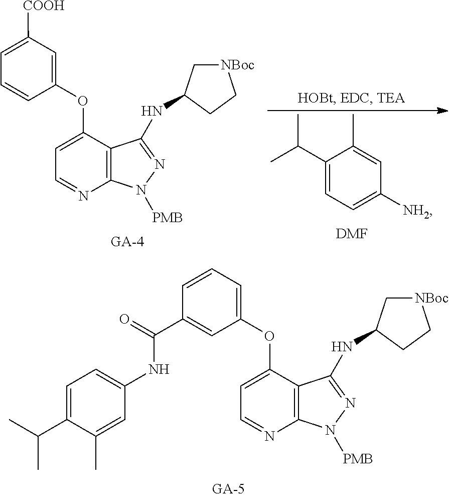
CC(C1=CC=C([NH2])C=C1C)C.[DMF].C12=C(C(OC3=CC([COOH])=CC=C3)=CC=N1)C(NC1C[NBoc]CC1)=NN2[PMB].C12=C(C(OC3=CC=CC(C(=O)NC4=CC=C(C(C)C)C(C)=C4)=C3)=CC=N1)C(NC1C[NBoc]CC1)=NN2[PMB]
